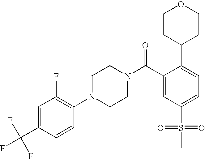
C1(C(F)(F)F)=CC(F)=C(N2CCN(C(C3=CC(S(=O)(=O)C)=CC=C3C3CCOCC3)=O)CC2)C=C1
